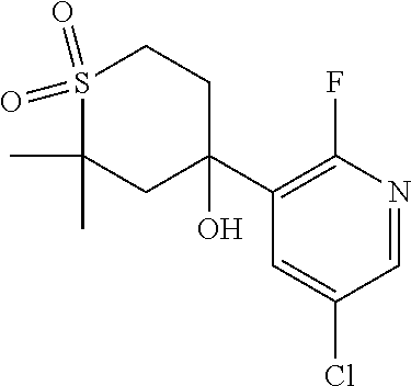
C1=C(Cl)C=NC(F)=C1C1(O)CC(C)(C)S(=O)(=O)CC1
